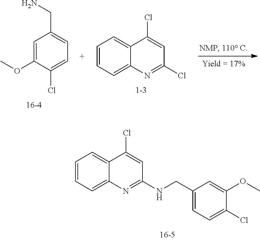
C1=C(OC)C(Cl)=CC=C1CN.C1=CC=C2C(=C1)C(Cl)=CC(Cl)=N2.C1=CC=C2C(=C1)C(Cl)=CC(NCC1=CC=C(Cl)C(OC)=C1)=N2
